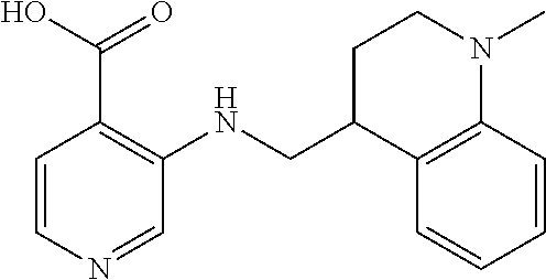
C1C(CNC2=C(C(O)=O)C=CN=C2)C2=C(N(C)C1)C=CC=C2
